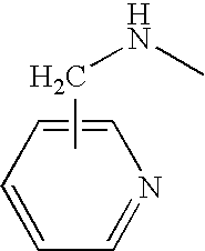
C1=CC=NC=C1.CCNC
